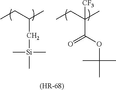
[(HR-68)].CCC(C)C[Si](C)(C)C.CCC(C)([CF3])C(OC(C)(C)C)=O
